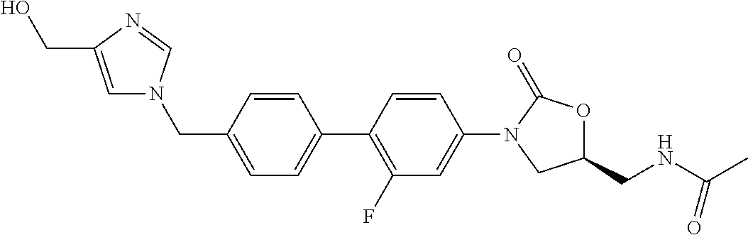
C1=C(CN2C=C(CO)N=C2)C=CC(C2=C(F)C=C(N3CC(CNC(C)=O)OC3=O)C=C2)=C1
